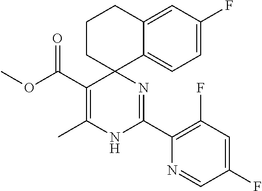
C(C1=C(C)NC(C2=C(F)C=C(F)C=N2)=NC12CCCC1=CC(F)=CC=C21)(=O)OC
